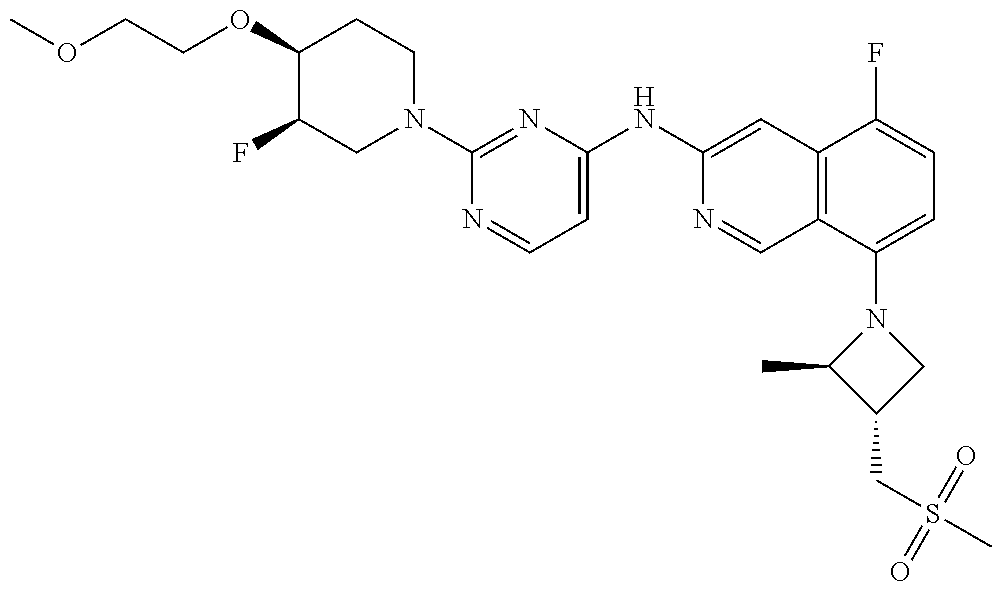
COCCOC1C(F)CN(C2=NC(NC3=CC4=C(C=N3)C(N3C(C)C(CS(C)(=O)=O)C3)=CC=C4F)=CC=N2)CC1
